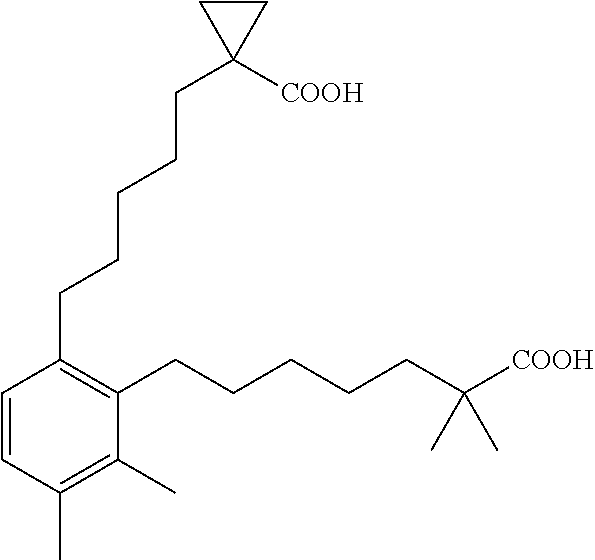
C1=CC(C)=C(C)C(CCCCCC([COOH])(C)C)=C1CCCCCC1([COOH])CC1
